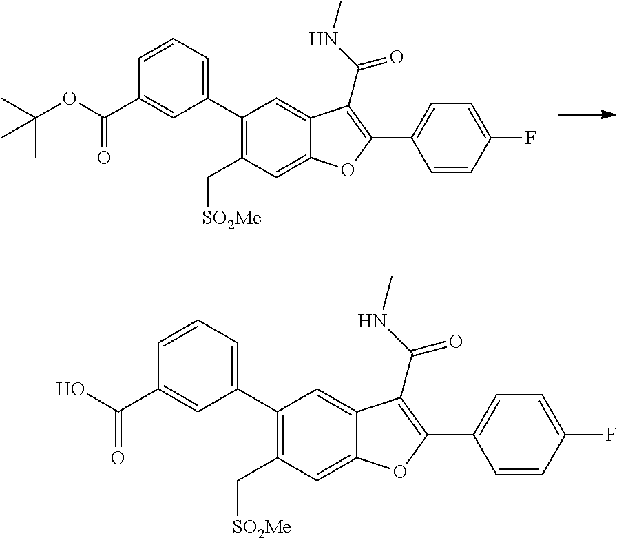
C1(C2=CC=CC(C(O)=O)=C2)=C(C[SO2Me])C=C2C(=C1)C(C(=O)NC)=C(C1=CC=C(F)C=C1)O2.C1(C2=CC=CC(C(OC(C)(C)C)=O)=C2)=C(C[SO2Me])C=C2C(=C1)C(C(=O)NC)=C(C1=CC=C(F)C=C1)O2
